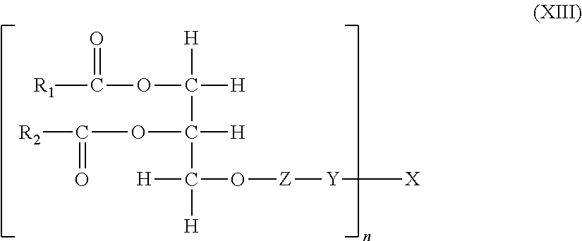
C(C(C([H])(O[Z][Y][X])[H])([H])OC([R2])=O)([H])(OC(=O)[R1])[H]
